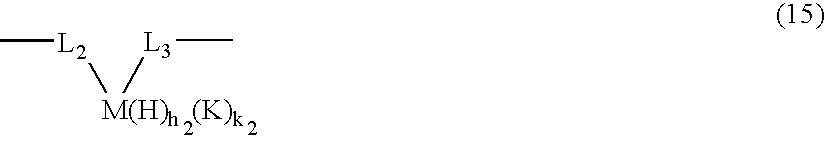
C[L2][M(H)h][L3]C.[(K)k]
